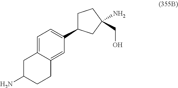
NC1CCC2=CC(C3CCC(CO)(N)C3)=CC=C2C1
